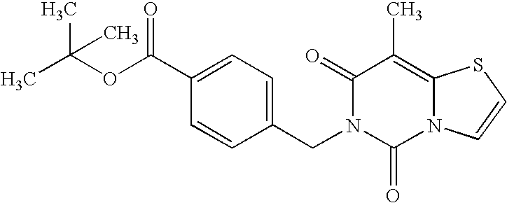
C1(=O)N(CC2=CC=C(C(OC(C)(C)C)=O)C=C2)C(=O)N2C(=C1C)SC=C2
